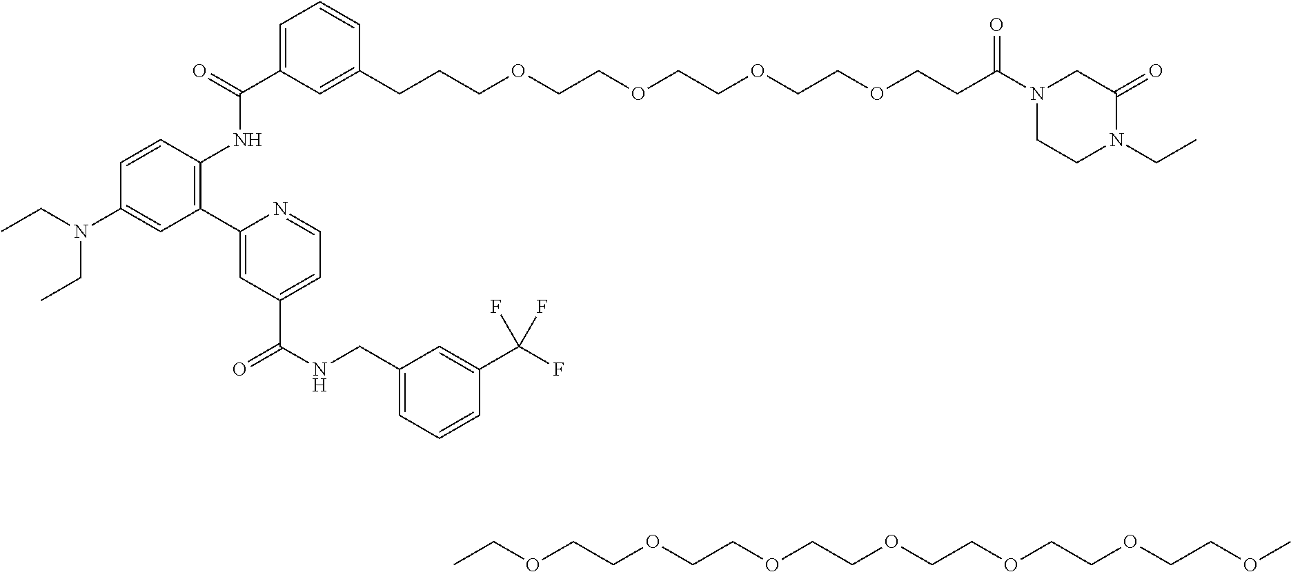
CCOCCOCCOCCOCCOCCOCCOC.C1=C(C(=O)NC2=C(C3=CC(C(NCC4=CC=CC(C(F)(F)F)=C4)=O)=CC=N3)C=C(N(CC)CC)C=C2)C=C(CCCOCCOCCOCCOCCC(N2CCN(CC)C(=O)C2)=O)C=C1
